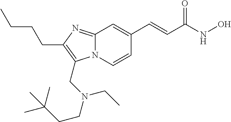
N12C(=NC(CCCC)=C1CN(CCC(C)(C)C)CC)C=C(C=CC(NO)=O)C=C2
